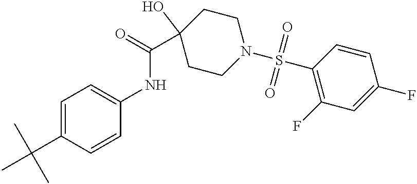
C1=C(C(C)(C)C)C=CC(NC(C2(O)CCN(S(C3=C(F)C=C(F)C=C3)(=O)=O)CC2)=O)=C1
